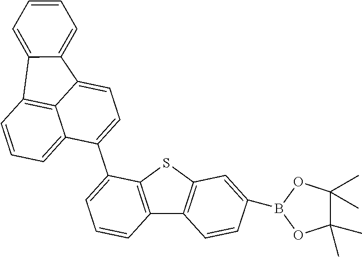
C12=C(SC3=C1C=CC(B1OC(C)(C)C(C)(C)O1)=C3)C(C1=CC=C3C4=C(C=CC=C14)C1=CC=CC=C31)=CC=C2
